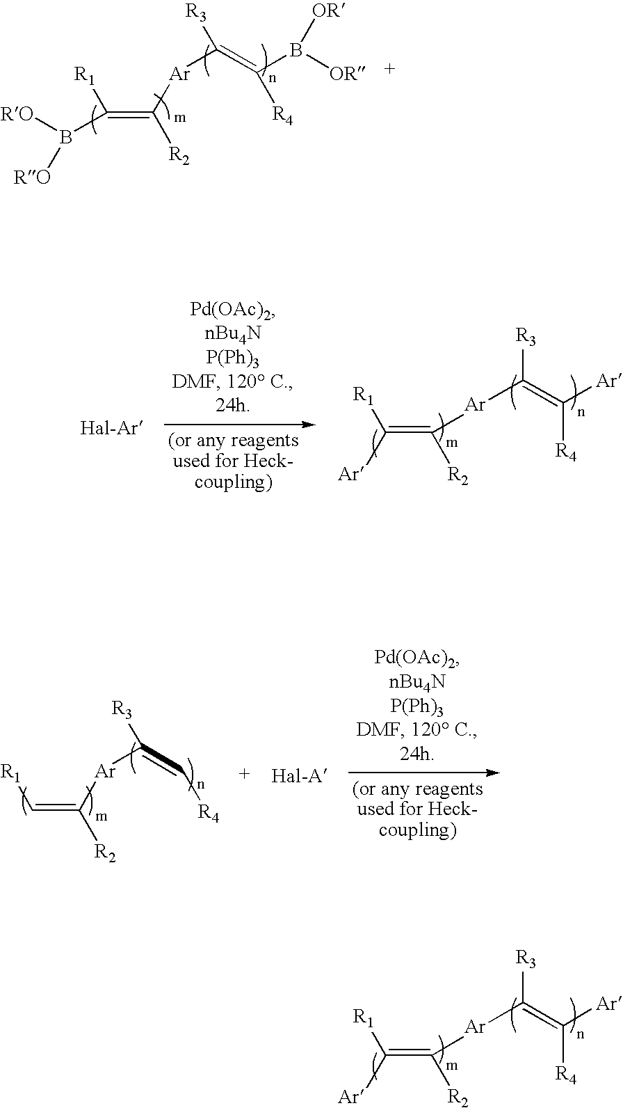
[R3]C(=C([Ar])[R4])[Ar]C(=C([Ar])[R1])[R2].[R3]C(=C([Ar])[R4])[Ar]C(=C([Ar])[R1])[R2].C(=C([R1])B([RO])[RO])([Ar]C(=C([R4])B([OR])[OR])[R3])[R2].C(=C[R1])([Ar]C(=C[R4])[R3])[R2]
